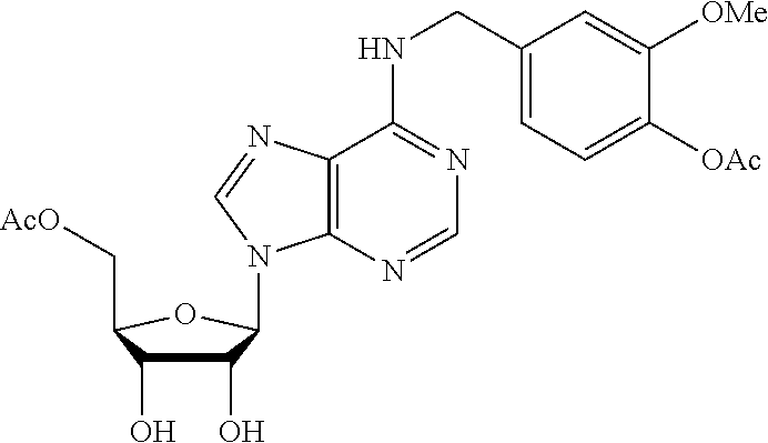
C1(O)C(O)C(C[AcO])OC1N1C2=C(C(NCC3=CC=C([OAc])C([OMe])=C3)=NC=N2)N=C1
